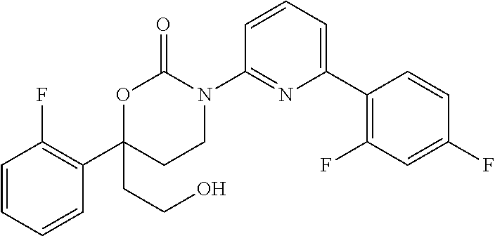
C1=CC=CC(C2(CCO)CCN(C3=NC(C4=C(F)C=C(F)C=C4)=CC=C3)C(=O)O2)=C1F
